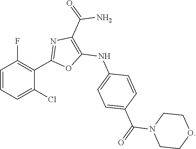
C1=CC=C(Cl)C(C2=NC(C(=O)N)=C(NC3=CC=C(C(N4CCOCC4)=O)C=C3)O2)=C1F
